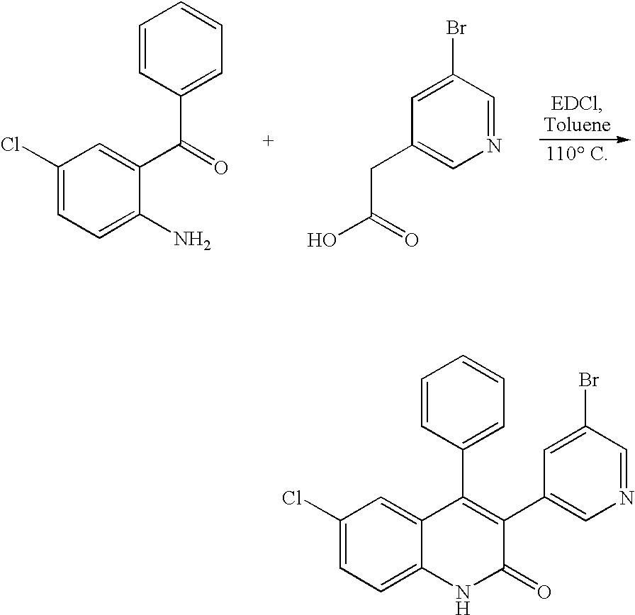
C1(Cl)=CC=C(N)C(C(=O)C2=CC=CC=C2)=C1.C(C(=O)O)C1=CN=CC(Br)=C1.C1(C2=CN=CC(Br)=C2)=C(C2=CC=CC=C2)C2=CC(Cl)=CC=C2NC1=O
